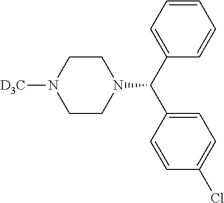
C1(C(N2CCN([D3C])CC2)C2=CC=C(Cl)C=C2)=CC=CC=C1
